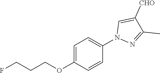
C1(C)=NN(C2=CC=C(OCCCF)C=C2)C=C1[CHO]
